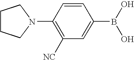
C1(N2CCCC2)=C([NC])C=C(B(O)O)C=C1
